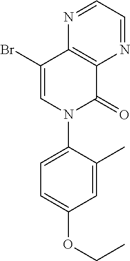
C12=C(C(Br)=CN(C3=CC=C(OCC)C=C3C)C1=O)N=CC=N2
